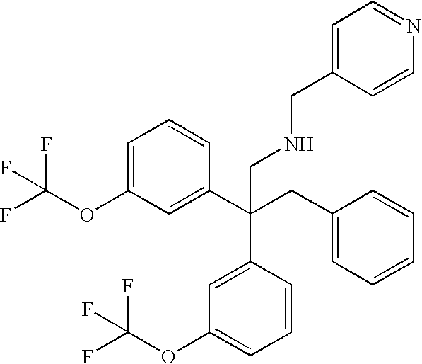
C1=C(OC(F)(F)F)C=C(C(CC2=CC=CC=C2)(C2=CC(OC(F)(F)F)=CC=C2)CNCC2=CC=NC=C2)C=C1
